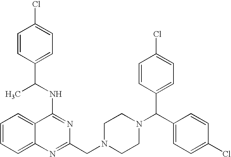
C1=CC=C2C(=C1)C(NC(C1=CC=C(Cl)C=C1)C)=NC(CN1CCN(C(C3=CC=C(Cl)C=C3)C3=CC=C(Cl)C=C3)CC1)=N2
